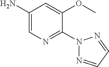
C1(N)=CN=C(N2N=CC=N2)C(OC)=C1
